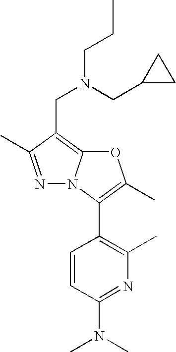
N1=C(C)C(CN(CCC)CC2CC2)=C2N1C(C1=C(C)N=C(N(C)C)C=C1)=C(C)O2
